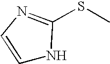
C1=CN=C(SC)N1
